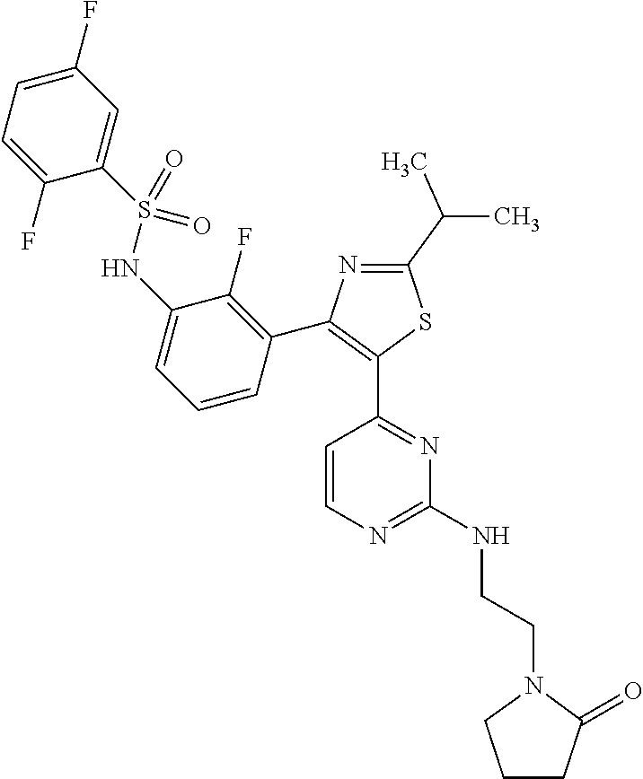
N1=C(C(C)C)SC(C2=NC(NCCN3CCCC3=O)=NC=C2)=C1C1=C(F)C(NS(C2=CC(F)=CC=C2F)(=O)=O)=CC=C1
